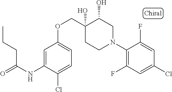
C1(N2CC(O)C(O)(COC3=CC=C(Cl)C(NC(CCC)=O)=C3)CC2)=C(F)C=C(Cl)C=C1F
